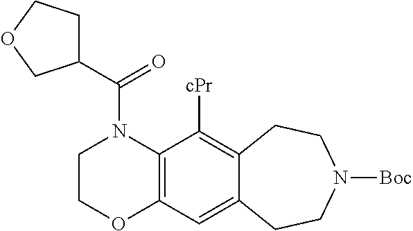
C(=O)(N1CCOC2=C1C([cPr])=C1C(=C2)CCN([Boc])CC1)C1CCOC1
